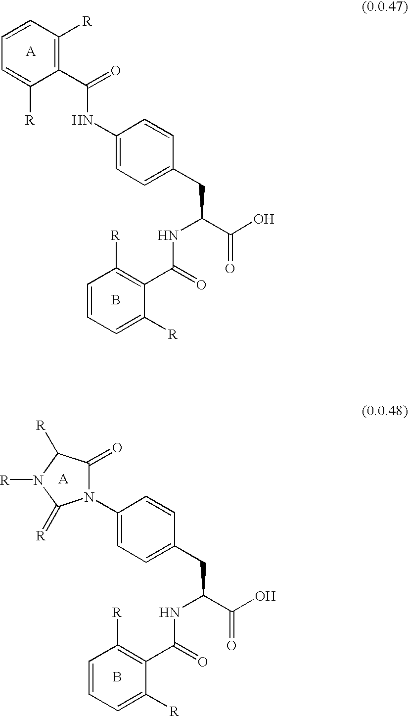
C1=CC=C([R])C(C(=O)NC(CC2=CC=C(NC(C3=C([R])C=CC=C3[R])=O)C=C2)C(O)=O)=C1[R].B.[A].B.C1=CC=C([R])C(C(=O)NC(CC2=CC=C(N3C(=O)C([R])N([R])C3=[R])C=C2)C(O)=O)=C1[R].[A]
